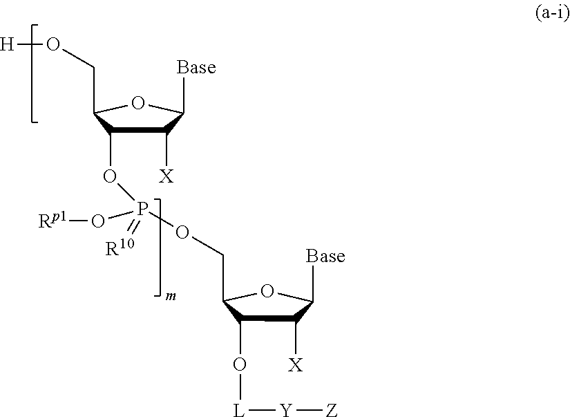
C1([X])C(OP(OCC2C(O[L][Y][Z])C([X])C([Base])O2)(O[Rp1])=[R10])C(CO[H])OC1[Base]
